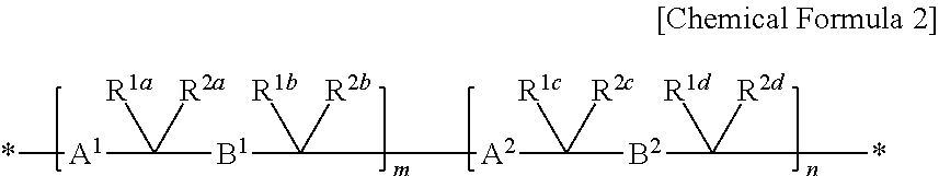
*[A1]C([B1]C([A2]C([R1c])([R2c])[B2]C([R1d])([R2d])*)([R1b])[R2b])([R1a])[R2a]
